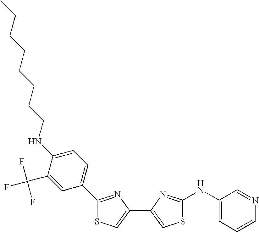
C1(C2=CC=C(NCCCCCCCC)C(C(F)(F)F)=C2)=NC(C2=CSC(NC3=CC=CN=C3)=N2)=CS1
